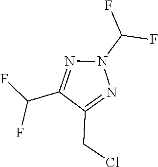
FC(F)N1N=C(C(F)F)C(CCl)=N1
